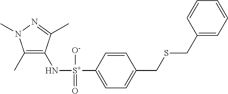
C1(C)=C(N[S+](C2=CC=C(CSCC3=CC=CC=C3)C=C2)([O-])=O)C(C)=NN1C
